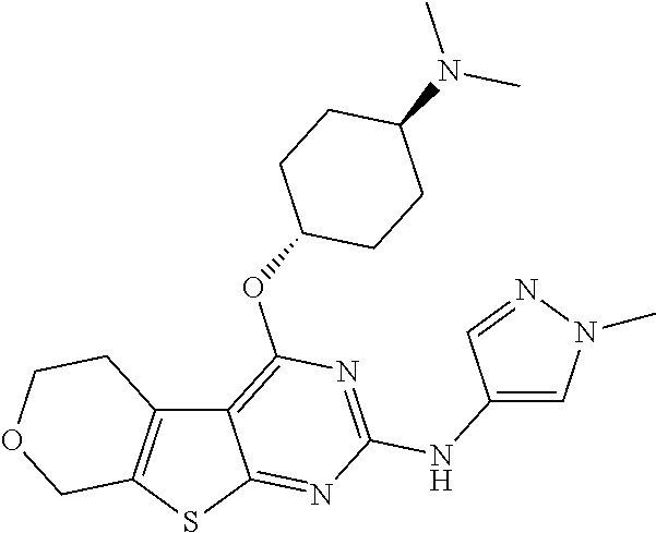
C12=C(SC3=NC(NC4=CN(C)N=C4)=NC(OC4CCC(N(C)C)CC4)=C13)COCC2
